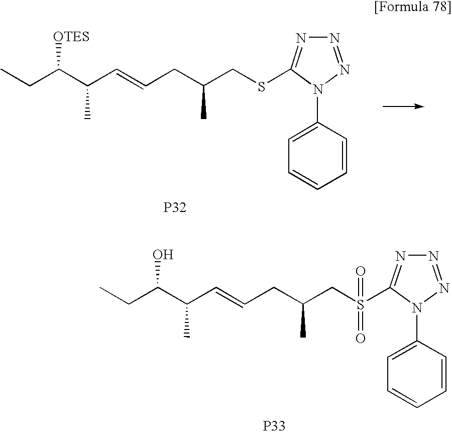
[P32].C(=CC(C(CC)[OTES])C)CC(CSC1=NN=NN1C1=CC=CC=C1)C.[P33].C(=CC(C(CC)O)C)CC(CS(C1=NN=NN1C1=CC=CC=C1)(=O)=O)C
